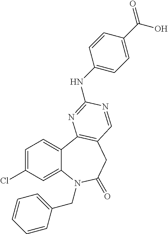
C1=C(Cl)C=C2C(=C1)C1=C(CC(=O)N2CC2=CC=CC=C2)C=NC(NC2=CC=C(C(O)=O)C=C2)=N1
